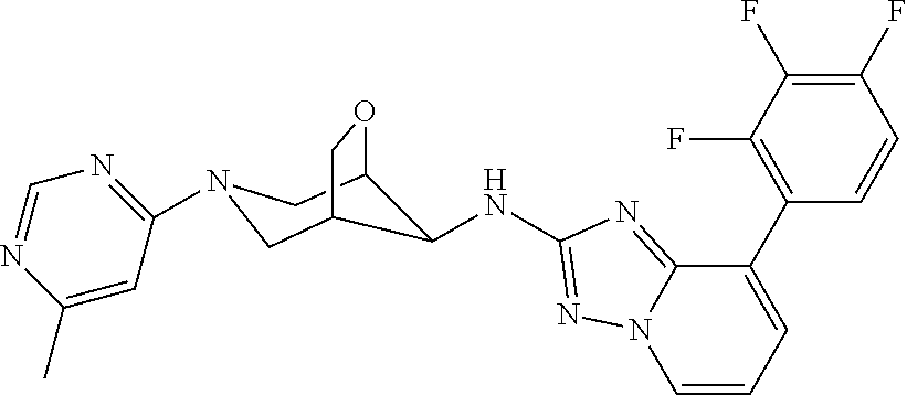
C1(F)=C(F)C(F)=C(C2=CC=CN3C2=NC(NC2C4OCC2CN(C2=NC=NC(C)=C2)C4)=N3)C=C1
